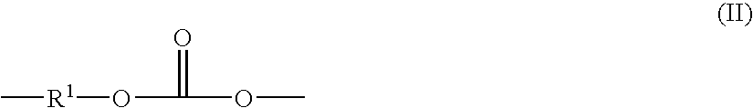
[R1](OC(OC)=O)C
